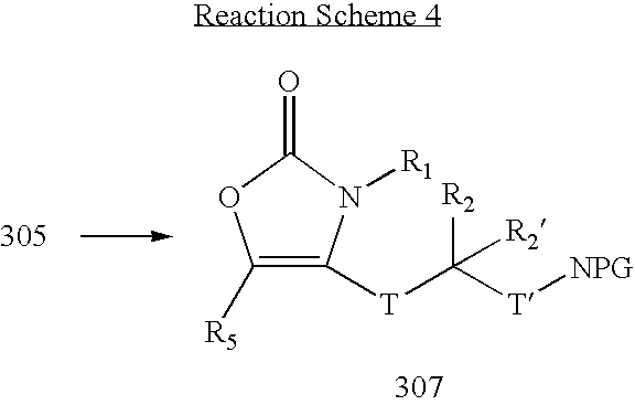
[T](C([T][NPG])([R2])[R2])C1=C([R5])OC(=O)N1[R1]
